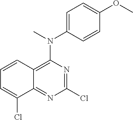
C1=C(N(C)C2=C3C(=NC(Cl)=N2)C(Cl)=CC=C3)C=CC(OC)=C1
